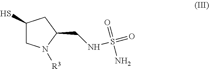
C1(S)CN([R3])C(CNS(=O)(=O)N)C1
